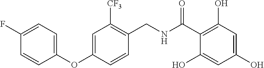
C1(CNC(C2=C(O)C=C(O)C=C2O)=O)=C([CF3])C=C(OC2=CC=C(F)C=C2)C=C1
